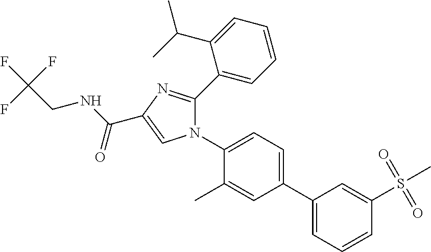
C1(C2=CC=C(N3C(C4=CC=CC=C4C(C)C)=NC(C(NCC(F)(F)F)=O)=C3)C(C)=C2)=CC=CC(S(=O)(=O)C)=C1
